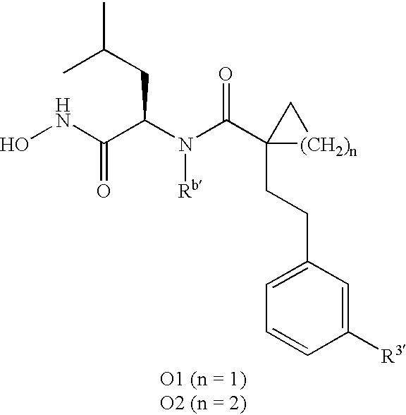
C1(CCC2(C(N(C(C(NO)=O)CC(C)C)[Rb])=O)[(CH2)n]C2)=CC=CC([R3])=C1
